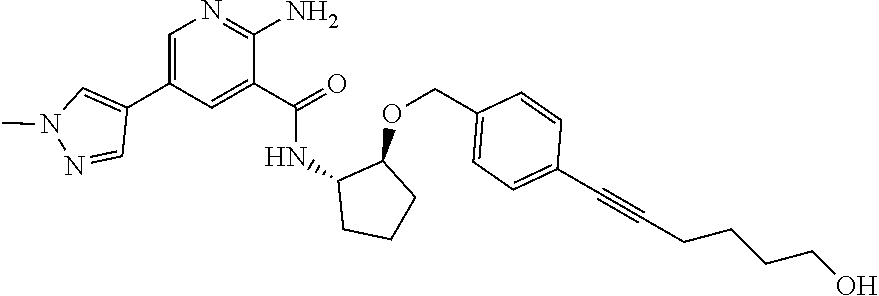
C1=C(C2=CN(C)N=C2)C=C(C(=O)NC2CCCC2OCC2=CC=C(C#CCCCCO)C=C2)C(N)=N1
